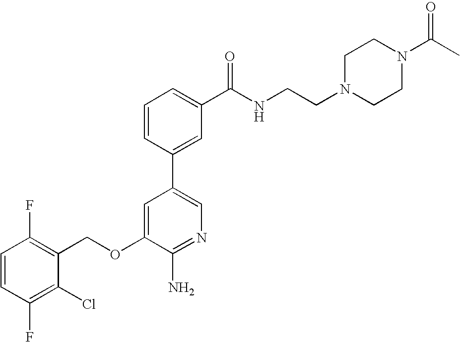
C1=CC(F)=C(Cl)C(COC2=CC(C3=CC(C(NCCN4CCN(C(C)=O)CC4)=O)=CC=C3)=CN=C2N)=C1F
